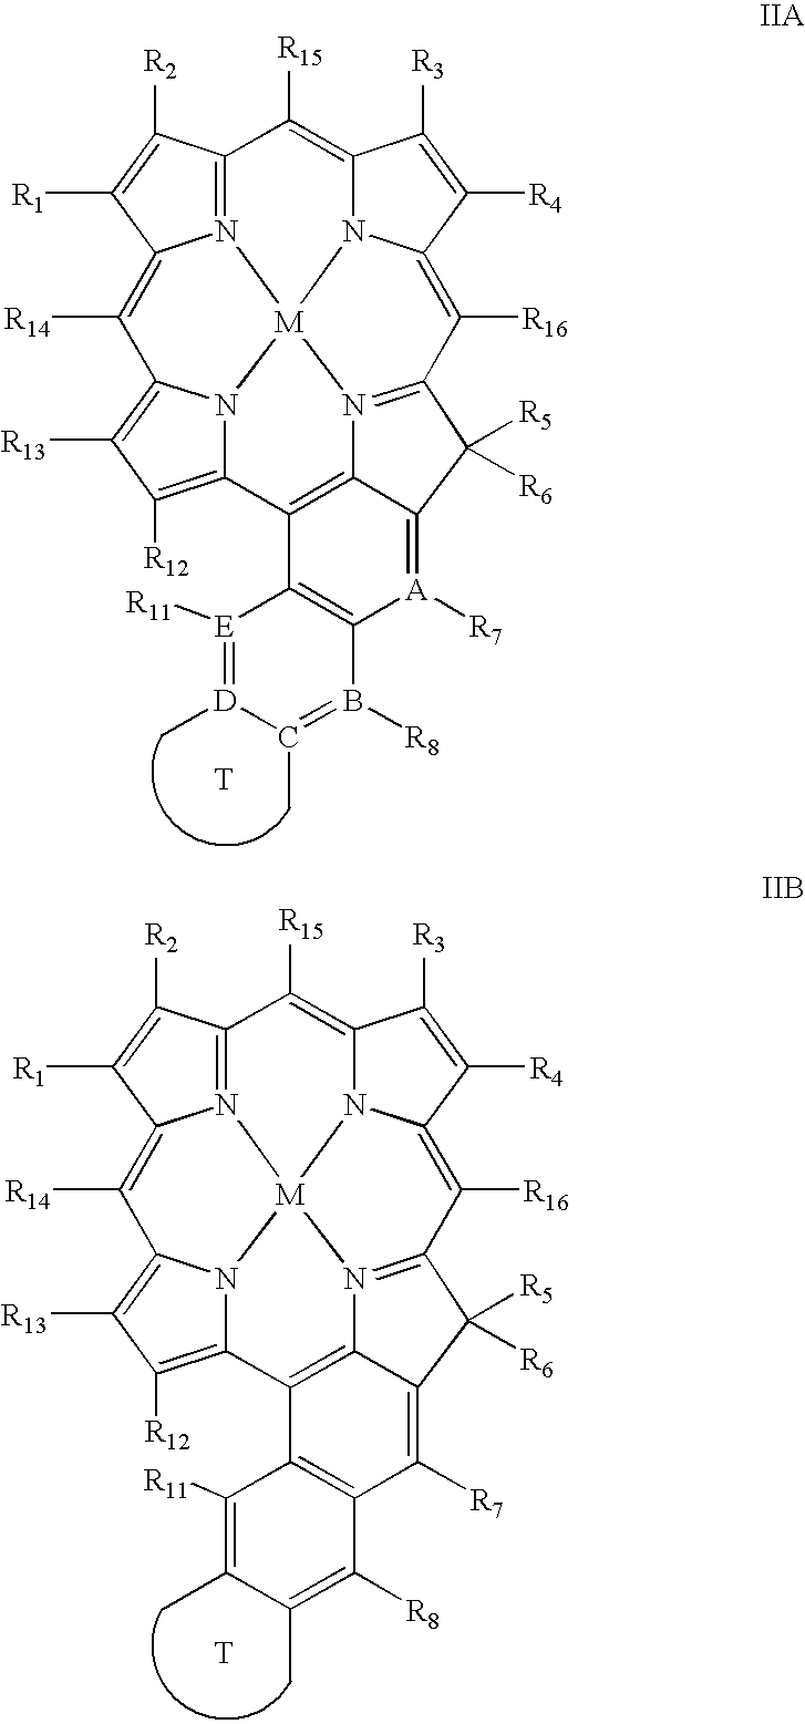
C12=N3C(=C([R14])C4=C([R13])C([R12])=C5N4[M]34N3C(=C1[R15])C([R3])=C([R4])C3=C([R16])C1=N4C3=C5C4=C(C([R8])=C(C)C(C)=C4[R11])C([R7])=C3C1([R5])[R6])C([R1])=C2[R2].[T].C12=N3C(=C([R14])C4=C([R13])C([R12])=C5N4[M]34N3C(=C1[R15])C([R3])=C([R4])C3=C([R16])C1=N4C3=C5C4=C(B([R8])=C(C)[D](C)=[E]4[R11])[A]([R7])=C3C1([R5])[R6])C([R1])=C2[R2].[T]
